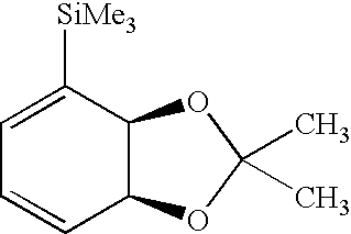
C1=CC2C(C([SiMe3])=C1)OC(C)(C)O2
